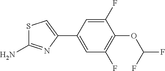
S1C(N)=NC(C2=CC(F)=C(OC(F)F)C(F)=C2)=C1
